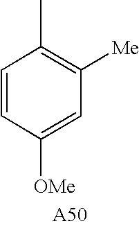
C1=CC([OMe])=CC([Me])=C1C
